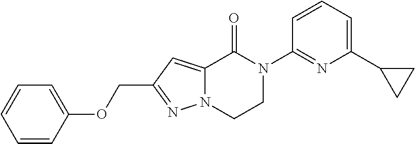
C1=CC(OCC2=NN3C(=C2)C(=O)N(C2=NC(C4CC4)=CC=C2)CC3)=CC=C1
